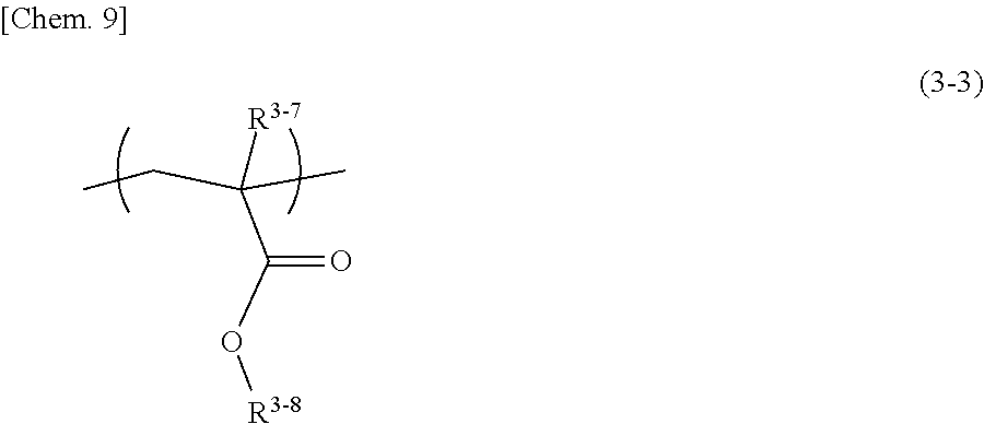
CCC(C)([R3-7])C(O[R3-8])=O
